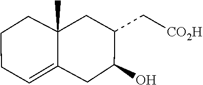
C1(O)CC2=CCCCC2(C)CC1C[CO2H]
